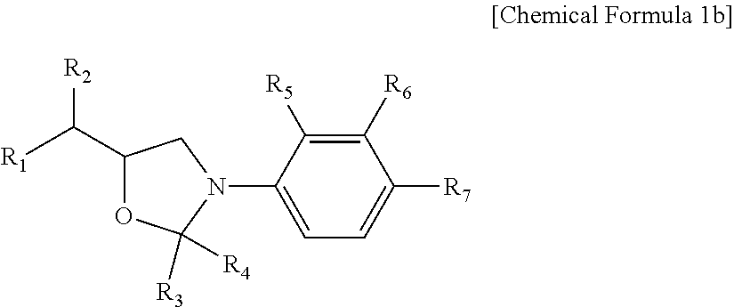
C1=C(N2C([R3])([R4])OC(C([R1])[R2])C2)C([R5])=C([R6])C([R7])=C1
